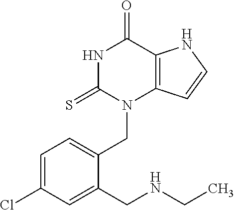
N1C(=S)N(CC2=CC=C(Cl)C=C2CNCC)C2=C(C1=O)NC=C2
